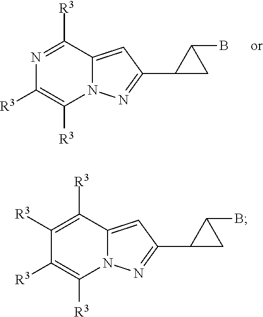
C12=CC(C3CC3B)=NN1C([R3])=C([R3])N=C2[R3].C12=CC(C3CC3B)=NN1C([R3])=C([R3])C([R3])=C2[R3]
